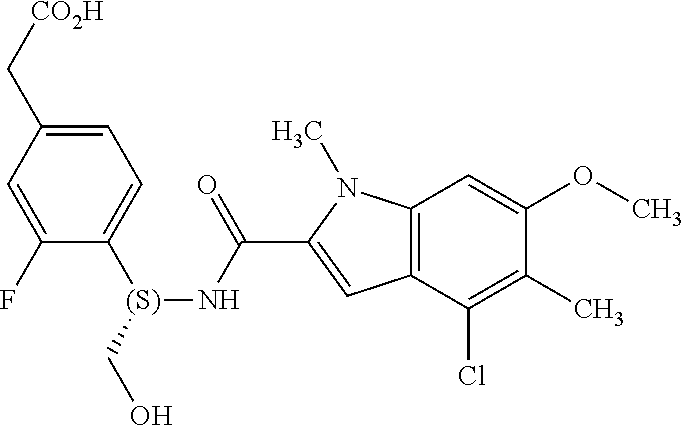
C1=C(C[CO2H])C=C(F)C([(S)](CO)NC(C2=CC3=C(N2C)C=C(OC)C(C)=C3Cl)=O)=C1
